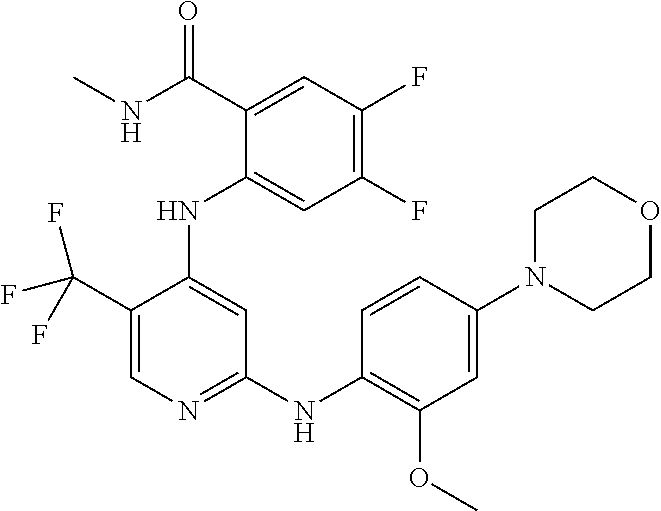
C1(C(F)(F)F)=CN=C(NC2=C(OC)C=C(N3CCOCC3)C=C2)C=C1NC1=CC(F)=C(F)C=C1C(=O)NC
